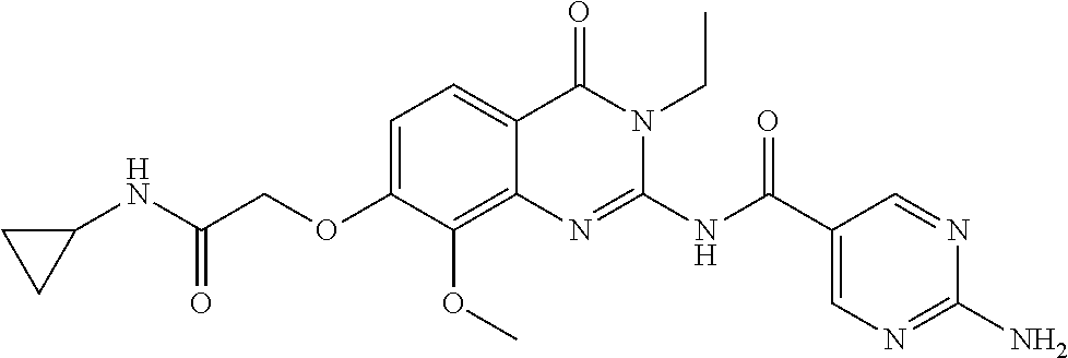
C1=C(OCC(NC2CC2)=O)C(OC)=C2C(=C1)C(=O)N(CC)C(NC(C1=CN=C(N)N=C1)=O)=N2
